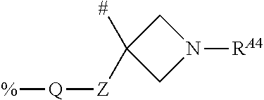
[%][Q][Z]C1([#])CN([RA4])C1
